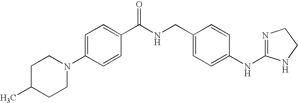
C1=C(N2CCC(C)CC2)C=CC(C(NCC2=CC=C(NC3=NCCN3)C=C2)=O)=C1
